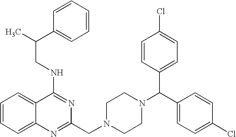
C(NC1=NC(CN2CCN(C(C3=CC=C(Cl)C=C3)C3=CC=C(Cl)C=C3)CC2)=NC2=CC=CC=C12)C(C)C1=CC=CC=C1
